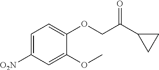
C1(C(COC2=CC=C([O2N])C=C2OC)=O)CC1
